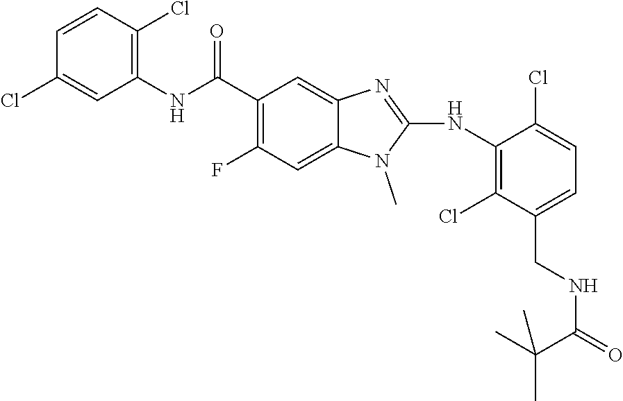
C1=CC(Cl)=C(NC(C2=C(F)C=C3C(=C2)N=C(NC2=C(Cl)C(CNC(=O)C(C)(C)C)=CC=C2Cl)N3C)=O)C=C1Cl
